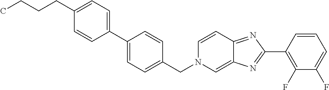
C1(CCCC)=CC=C(C2=CC=C(CN3C=C4C(=NC(C5=C(F)C(F)=CC=C5)=N4)C=C3)C=C2)C=C1
